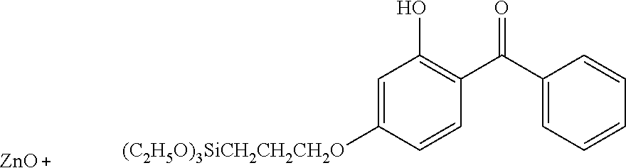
C1=C([(C2H5O)3SiCH2CH2CH2O])C=CC(C(C2=CC=CC=C2)=O)=C1O.[ZnO]
